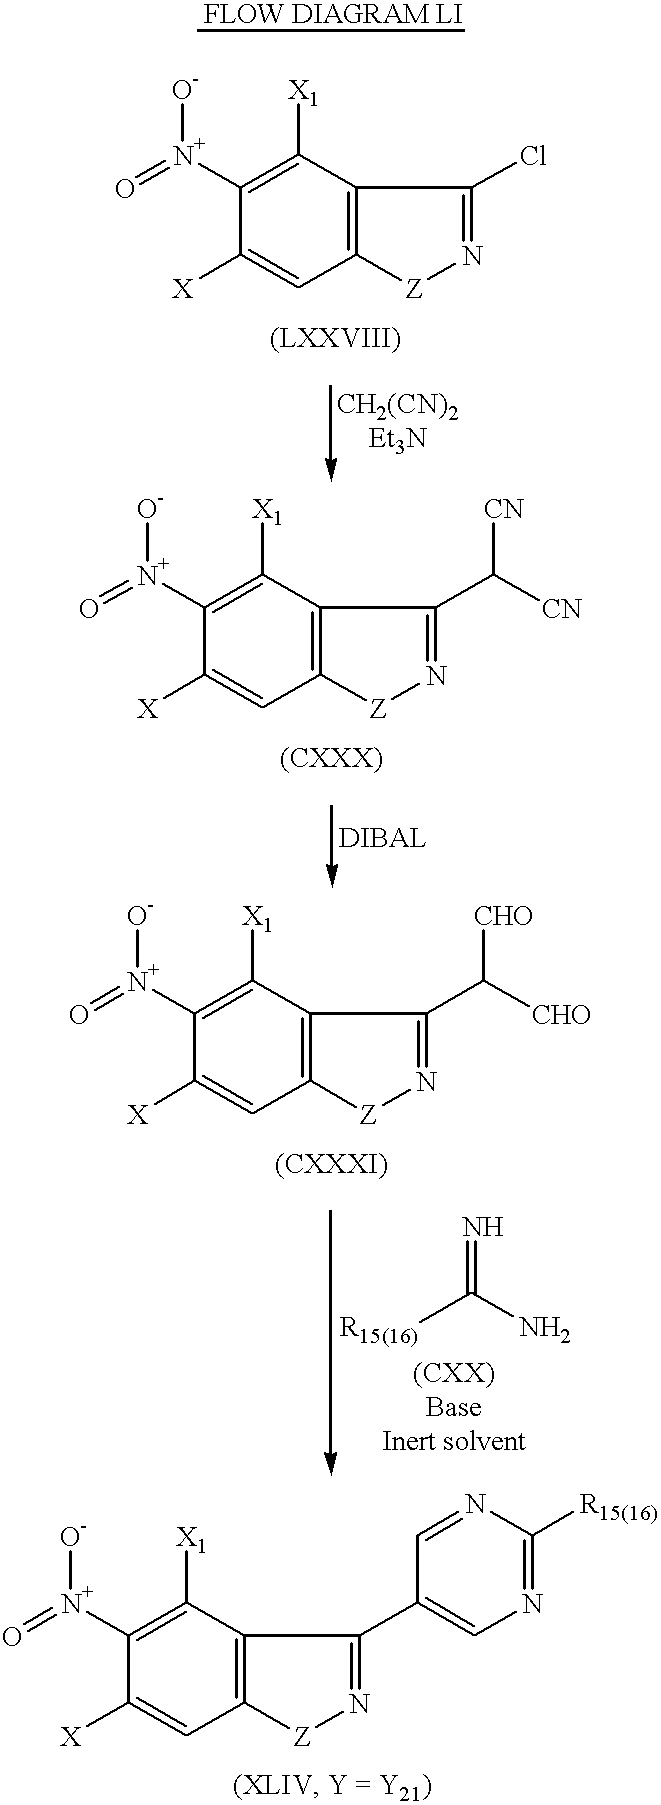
C12=C(C([X1])=C([N+](=O)[O-])C([X])=C1)C(Cl)=N[Z]2.C12=C(C([X1])=C([N+](=O)[O-])C([X])=C1)C(C([CN])[CN])=N[Z]2.C12=C(C([X1])=C([N+](=O)[O-])C([X])=C1)C(C([CHO])[CHO])=N[Z]2.[R15(16)]C(N)=N.C12=C(C([X1])=C([N+](=O)[O-])C([X])=C1)C(C1=CN=C([R15(16)])N=C1)=N[Z]2
